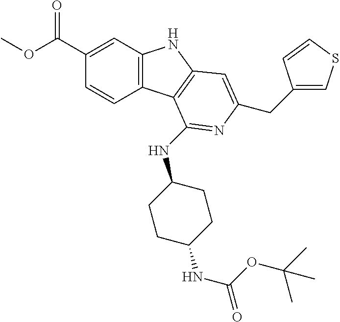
C1(C(OC)=O)=CC2=C(C=C1)C1=C(N2)C=C(CC2=CSC=C2)N=C1NC1CCC(NC(=O)OC(C)(C)C)CC1
